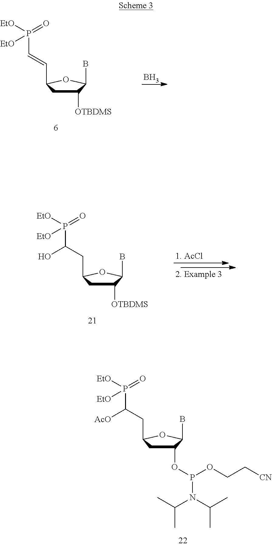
C1([OTBDMS])CC(C=CP(=O)([EtO])[EtO])OC1B.B.C1(OP(OCC[CN])N(C(C)C)C(C)C)CC(CC(P(=O)([EtO])[EtO])[AcO])OC1B.C1([OTBDMS])CC(CC(P(=O)([EtO])[EtO])O)OC1B
